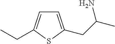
C1=C(CC(N)C)SC(CC)=C1
